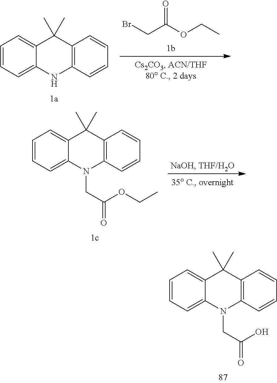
C1=CC=C2C(=C1)C(C)(C)C1=C(N2CC(O)=O)C=CC=C1.C1=CC=C2C(=C1)C(C)(C)C1=C(N2)C=CC=C1.BrCC(=O)OCC.C1=CC=C2C(=C1)C(C)(C)C1=C(N2CC(OCC)=O)C=CC=C1
